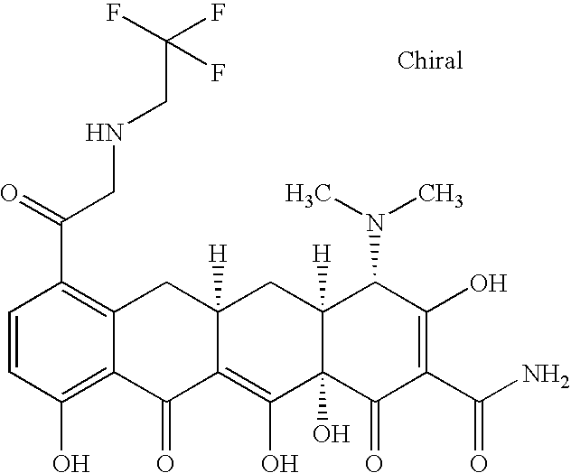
C1=CC(O)=C2C(=C1C(=O)CNCC(F)(F)F)CC1([H])C(=C(O)C3(O)C([H])(C1)C(N(C)C)C(O)=C(C(N)=O)C3=O)C2=O
